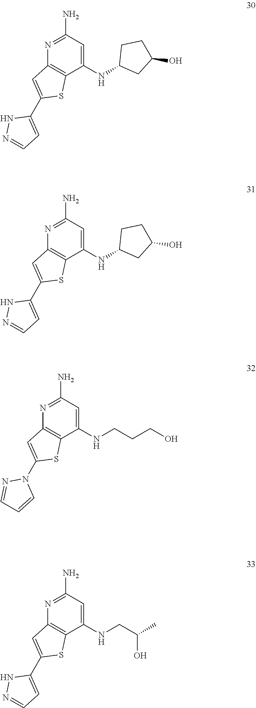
C1(NC2CC(O)CC2)=CC(N)=NC2=C1SC(C1=CC=NN1)=C2.C1(NC2CC(O)CC2)=CC(N)=NC2=C1SC(C1=CC=NN1)=C2.C1(NCCCO)=CC(N)=NC2=C1SC(N1N=CC=C1)=C2.C1(NCC(C)O)=CC(N)=NC2=C1SC(C1=CC=NN1)=C2
